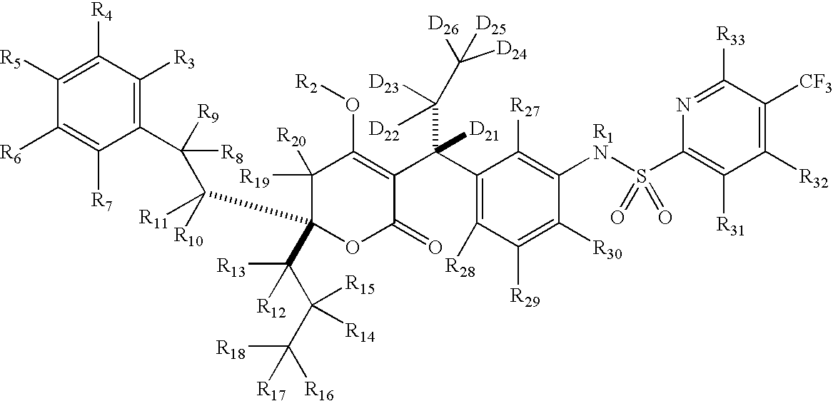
C1(C(C2=C(O[R2])C([R20])([R19])C(C([R11])([R10])C([R9])(C3=C([R3])C([R4])=C([R5])C([R6])=C3[R7])[R8])(C(C(C([R18])([R17])[R16])([R15])[R14])([R13])[R12])OC2=O)(C([D22])([D23])C([D26])([D25])[D24])[D21])=C([R28])C([R29])=C([R30])C([R1N]S(C2=C([R31])C([R32])=C([CF3])C([R33])=N2)(=O)=O)=C1[R27]
